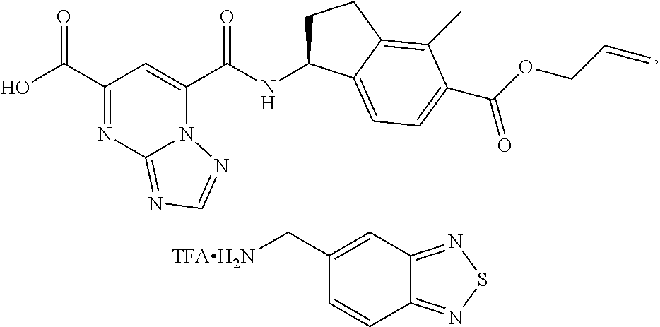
C1(C(O)=O)=NC2=NC=NN2C(C(NC2CCC3=C(C)C(C(OCC=C)=O)=CC=C23)=O)=C1.C1(C[TFAH2N])=CC2=NSN=C2C=C1
